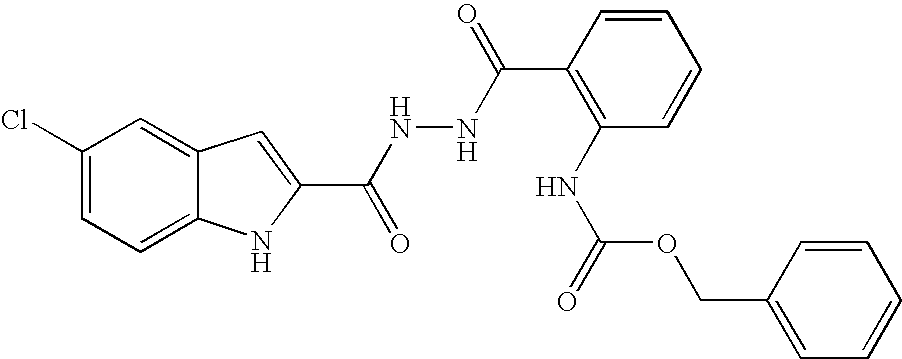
C12=CC=C(Cl)C=C1C=C(C(NNC(=O)C1=C(NC(=O)OCC3=CC=CC=C3)C=CC=C1)=O)N2
